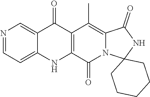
N1=CC=C2C(=C1)C(=O)C1=C(N2)C(=O)N2C(=C1C)C(=O)NC21CCCCC1
